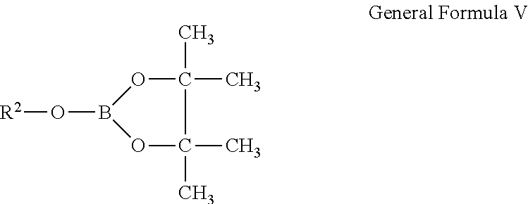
[R2]OB1OC(C)(C)C(C)(C)O1
